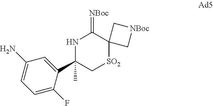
C1(C2(C)C[SO2]C3(C(=[NBoc])N2)C[NBoc]C3)=CC(N)=CC=C1F
